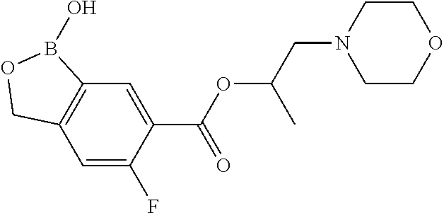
C12=C(C=C(F)C(C(OC(CN3CCOCC3)C)=O)=C1)COB2O
